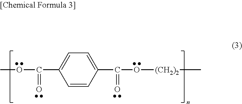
O(C)C(=O)C1=CC=C(C(O[(CH2)2]C)=O)C=C1
